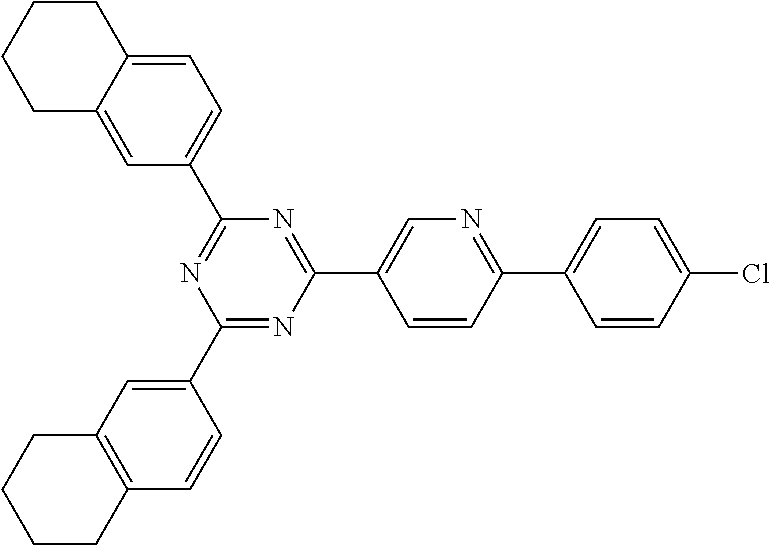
C1=CC(Cl)=CC=C1C1=NC=C(C2=NC(C3=CC=C4C(=C3)CCCC4)=NC(C3=CC4=C(C=C3)CCCC4)=N2)C=C1
